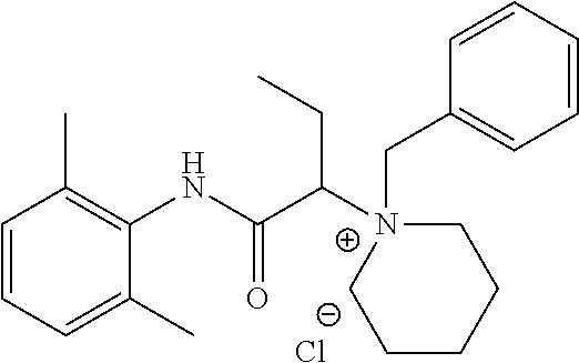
C1=CC=C(C)C(NC(C([N+]2(CC3=CC=CC=C3)CCCCC2)CC)=O)=C1C.[Cl-]
